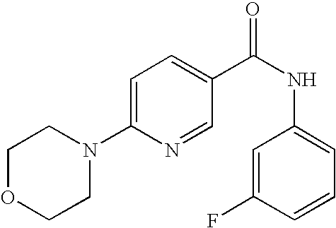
C1OCCN(C2=CC=C(C(NC3=CC=CC(F)=C3)=O)C=N2)C1
